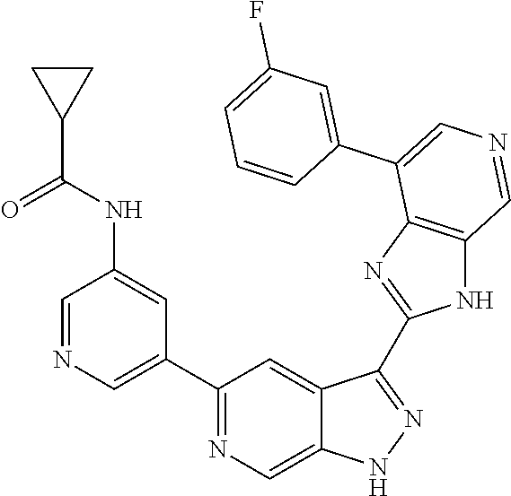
C1(C2=CN=CC(NC(=O)C3CC3)=C2)=NC=C2C(=C1)C(C1=NC3=C(N1)C=NC=C3C1=CC(F)=CC=C1)=NN2
